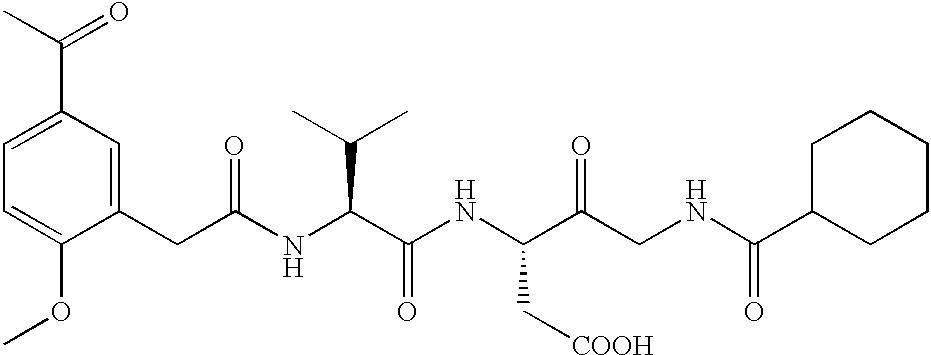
C1=C(OC)C(CC(NC(C(NC(C(CNC(=O)C2CCCCC2)=O)C[COOH])=O)C(C)C)=O)=CC(C(C)=O)=C1
